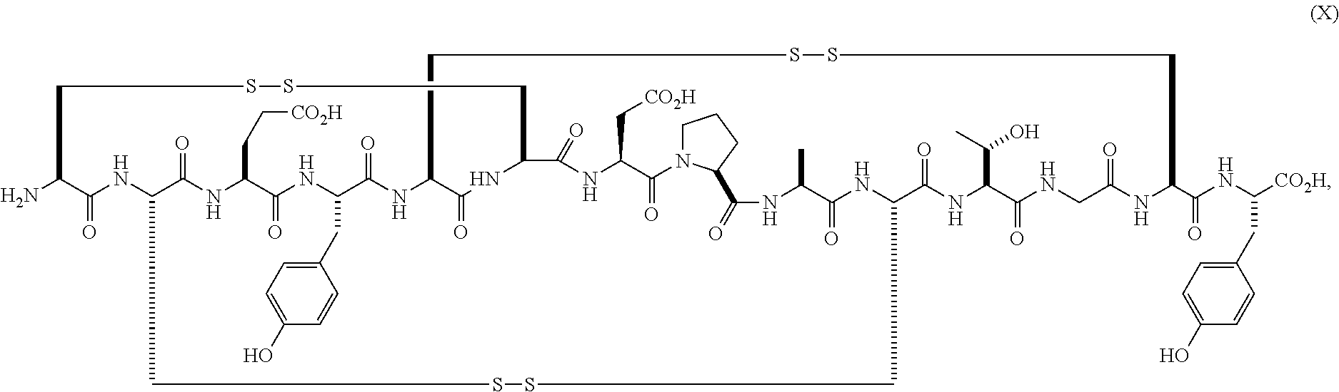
NC1C(=O)NC2C(=O)NC(CC[CO2H])C(=O)NC(CC3=CC=C(O)C=C3)C(=O)NC3C(=O)NC(C(=O)NC(C[CO2H])C(=O)N4CCCC4C(=O)NC(C)C(=O)NC(C(=O)NC(C(C)O)C(=O)NCC(=O)NC(C(=O)NC([CO2H])CC4=CC=C(O)C=C4)CSSC3)CSSC2)CSSC1
